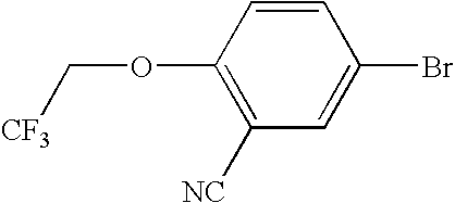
C1([NC])=C(OC[CF3])C=CC(Br)=C1
